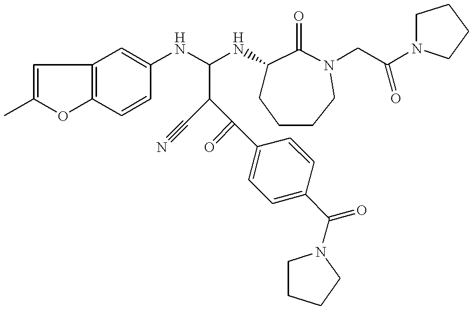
C1=C(C)OC2=C1C=C(NC(NC1CCCCN(CC(N3CCCC3)=O)C1=O)C(C(=O)C1=CC=C(C(=O)N3CCCC3)C=C1)C#N)C=C2
